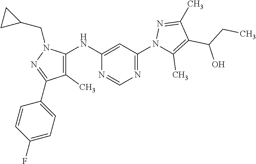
C1=CC(F)=CC=C1C1=NN(CC2CC2)C(NC2=CC(N3C(C)=C(C(CC)O)C(C)=N3)=NC=N2)=C1C
